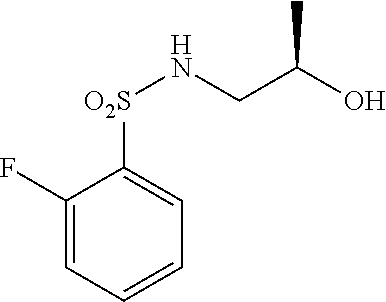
C1(F)=CC=CC=C1[O2S]NCC(O)C
